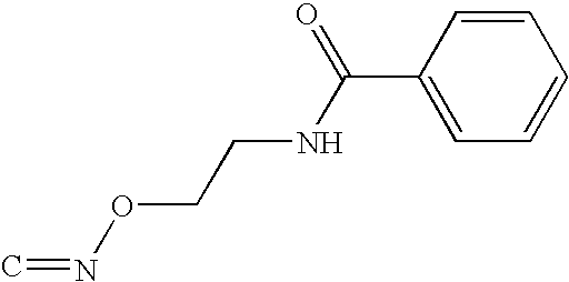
C1=CC=CC(C(NCCON=C)=O)=C1
